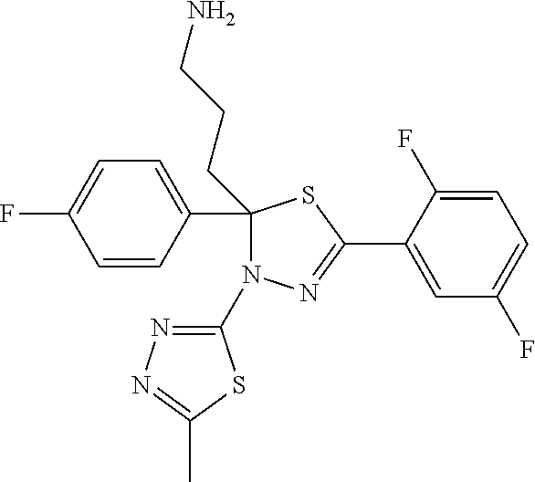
C1(C2=CC=C(F)C=C2)(CCCN)N(C2=NN=C(C)S2)N=C(C2=CC(F)=CC=C2F)S1
